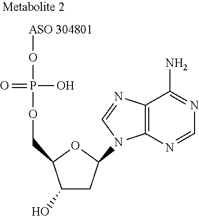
C12=C(N=CN=C1N)N(C1CC(O)C(COP(=O)(O)O[ASO 304801])O1)C=N2
